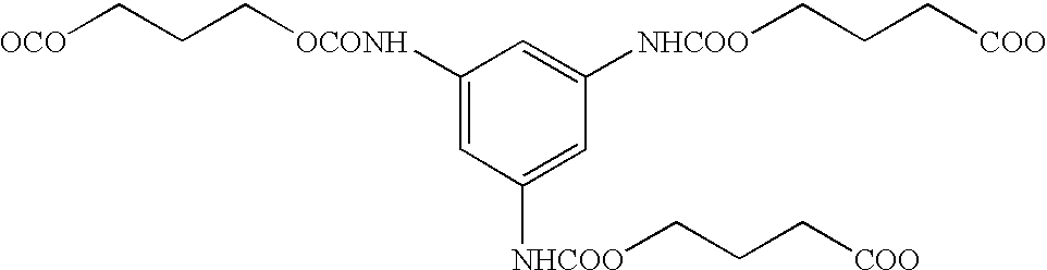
[OCO]CCC[OCONH]C1=CC([NHCOO]CCC[COO])=CC([NHCOO]CCC[COO])=C1
